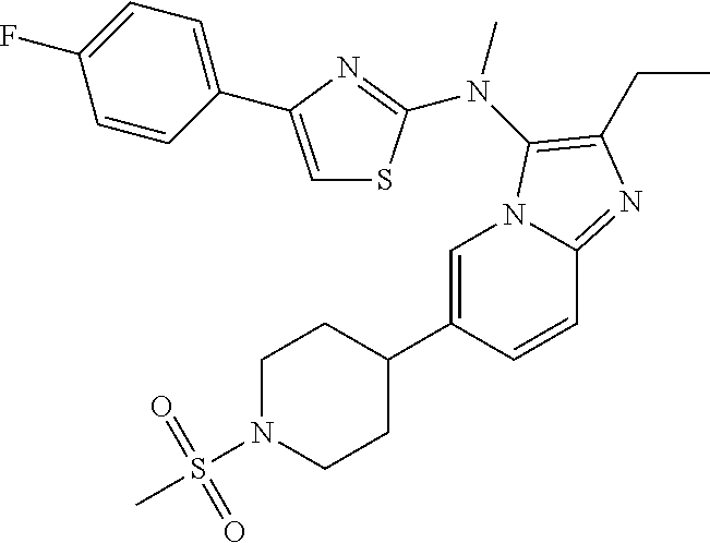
C1=C(C2CCN(S(=O)(=O)C)CC2)C=CC2=NC(CC)=C(N(C)C3=NC(C4=CC=C(F)C=C4)=CS3)N12
